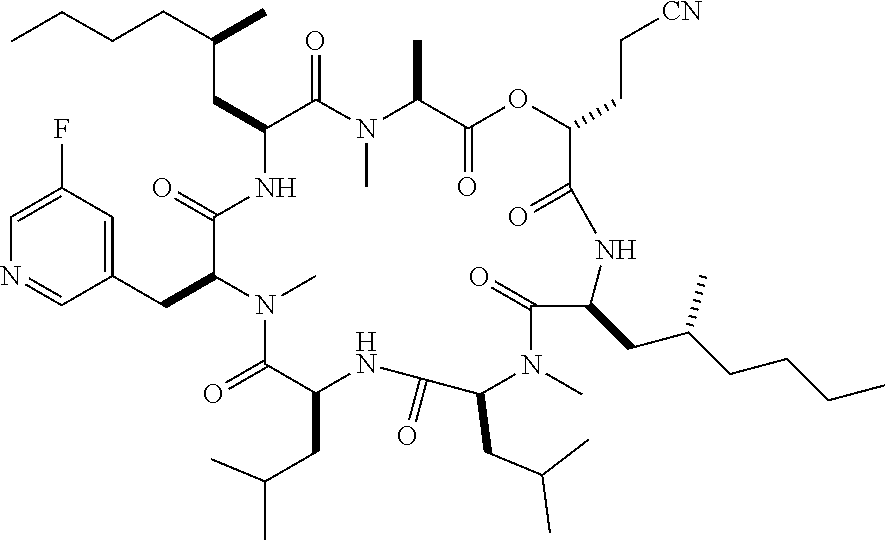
C(C1NC(=O)C(CC2=CC(F)=CN=C2)N(C)C(=O)C(CC(C)C)NC(=O)C(CC(C)C)N(C)C(=O)C(CC(CCCC)C)NC(=O)C(CC[CN])OC(=O)C(C)N(C)C1=O)C(CCCC)C
